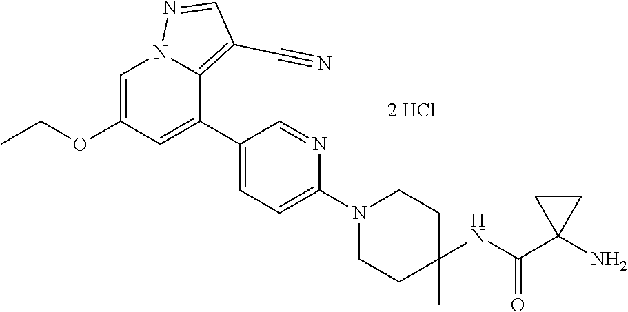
C1=C(OCC)C=C(C2=CC=C(N3CCC(C)(NC(C4(N)CC4)=O)CC3)N=C2)C2=C(C#N)C=NN12
